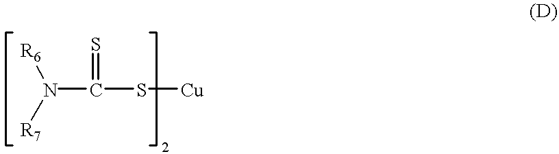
N(C(S[Cu])=S)([R6])[R7]
